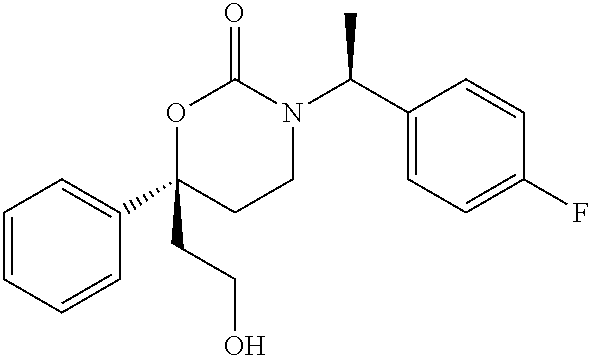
C1=CC=CC(C2(CCO)CCN(C(C3=CC=C(F)C=C3)C)C(=O)O2)=C1
